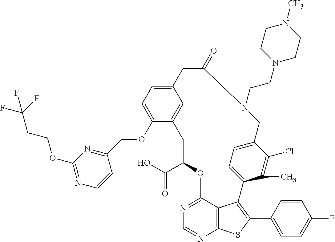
C1(C(O)=O)OC2=NC=NC3=C2C(=C(C2=CC=C(F)C=C2)S3)C2=CC=C(C(Cl)=C2C)CN(CCN2CCN(C)CC2)C(=O)CC2=CC=C(OCC3=NC(OCCC(F)(F)F)=NC=C3)C(=C2)C1
